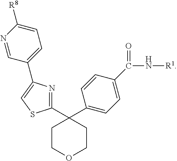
C1(C2(C3=CC=C(C(=O)N[R1])C=C3)CCOCC2)=NC(C2=CC=C([R8])N=C2)=CS1
